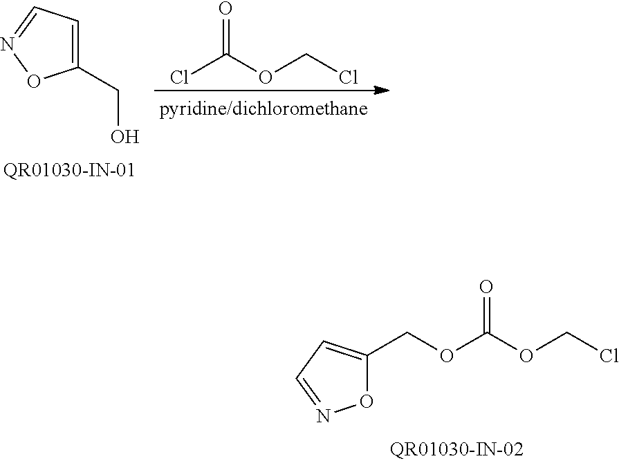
ClC(OCCl)=O.C1(CO)=CC=NO1.O1C(COC(OCCl)=O)=CC=N1
